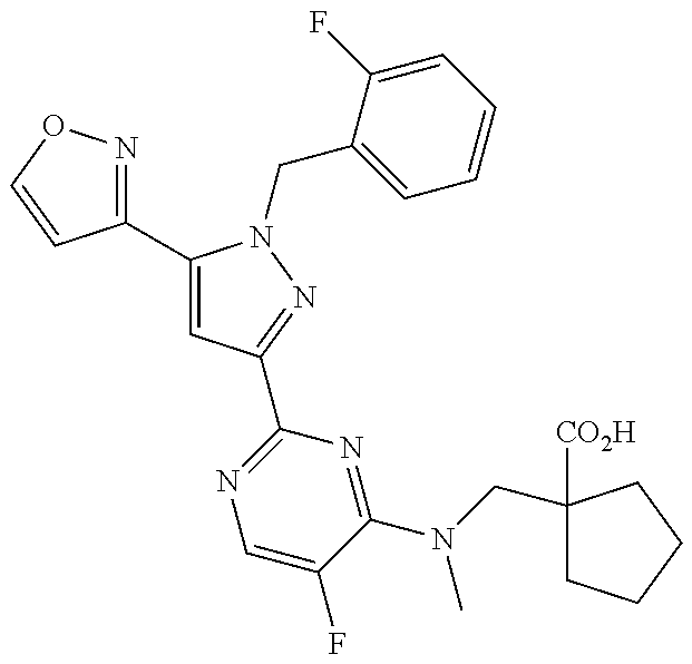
C1(C2=CC(C3=NC=C(F)C(N(C)CC4([CO2H])CCCC4)=N3)=NN2CC2=CC=CC=C2F)=NOC=C1
